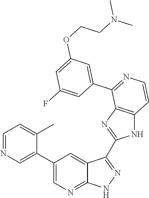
C1=NC=C(C2=CN=C3C(=C2)C(C2=NC4=C(N2)C=CN=C4C2=CC(OCCN(C)C)=CC(F)=C2)=N[N H]3)C(C)=C1
